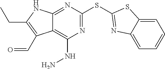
N1=C(SC2=NC3=CC=CC=C3S2)N=C2C(=C1NN)C(C=O)=C(CC)N2
